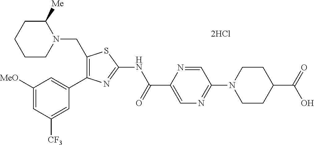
C1([MeO])=CC([CF3])=CC(C2=C(CN3C([Me])CCCC3)SC(NC(C3=CN=C(N4CCC(C(=O)O)CC4)C=N3)=O)=N2)=C1
